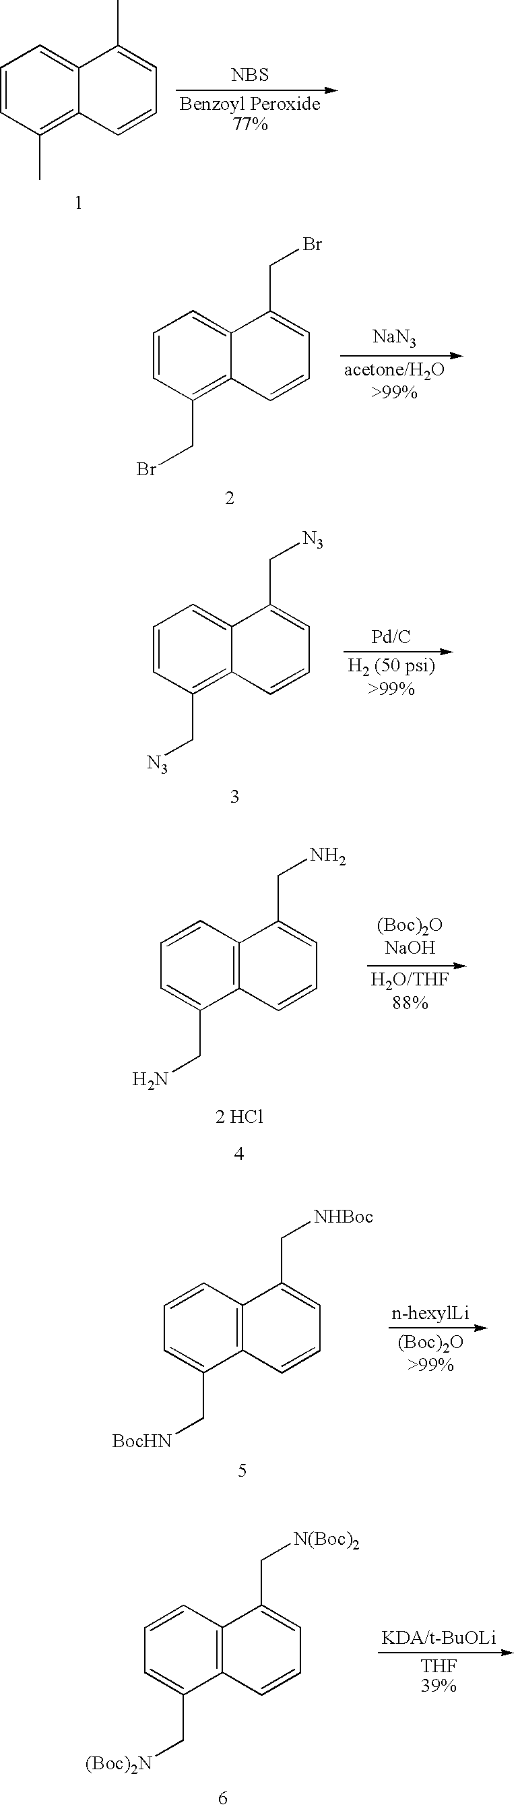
C1=CC(C)=C2C(=C1)C(C)=CC=C2.[NBS].C1=CC(CBr)=C2C(=C1)C(CBr)=CC=C2.[NaN3].C1=CC(C[N3])=C2C(=C1)C(C[N3])=CC=C2.C1=CC2=C(C(C[BocHN])=C1)C=CC=C2C[NHBoc].C1=CC2=C(C(C[(Boc)2N])=C1)C=CC=C2C[N(Boc)2].C1=CC2=C(C(CN)=C1)C=CC=C2CN.[2 HCl]
